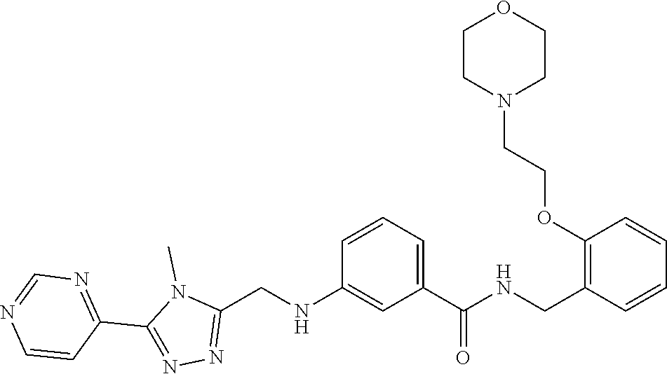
C1(C2=NN=C(CNC3=CC(C(=O)NCC4=C(OCCN5CCOCC5)C=CC=C4)=CC=C3)N2C)=NC=NC=C1
